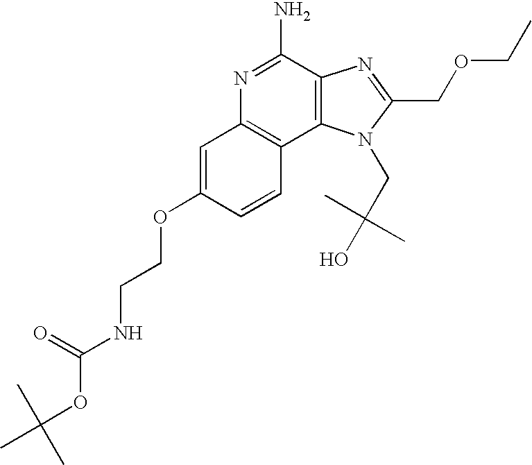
C1=C(OCCNC(OC(C)(C)C)=O)C=CC2=C1N=C(N)C1=C2N(CC(O)(C)C)C(COCC)=N1
